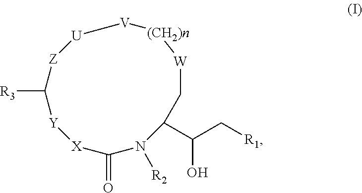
[U]1[V][(CH2)n][W]CC(C(O)C[R1])N([R2])C(=O)[X][Y]C([R3])[Z]1
